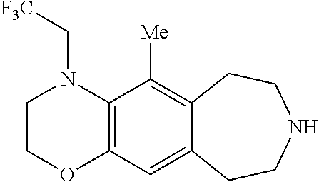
C(N1CCOC2=C1C([Me])=C1C(=C2)CCNCC1)[F3C]
